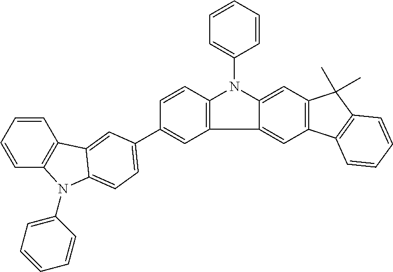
C12=C(C=CC(C3=CC=C4N(C5=CC=CC=C5)C5=C(C=CC=C5)C4=C3)=C1)N(C1=CC=CC=C1)C1=CC3=C(C=C21)C1=C(C3(C)C)C=CC=C1
